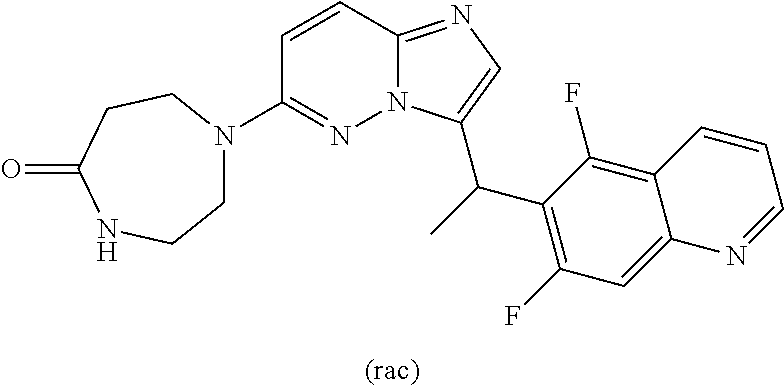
C1=CC2=NC=C(C(C)C3=C(F)C=C4C(=C3F)C=CC=N4)N2N=C1N1CCNC(=O)CC1
